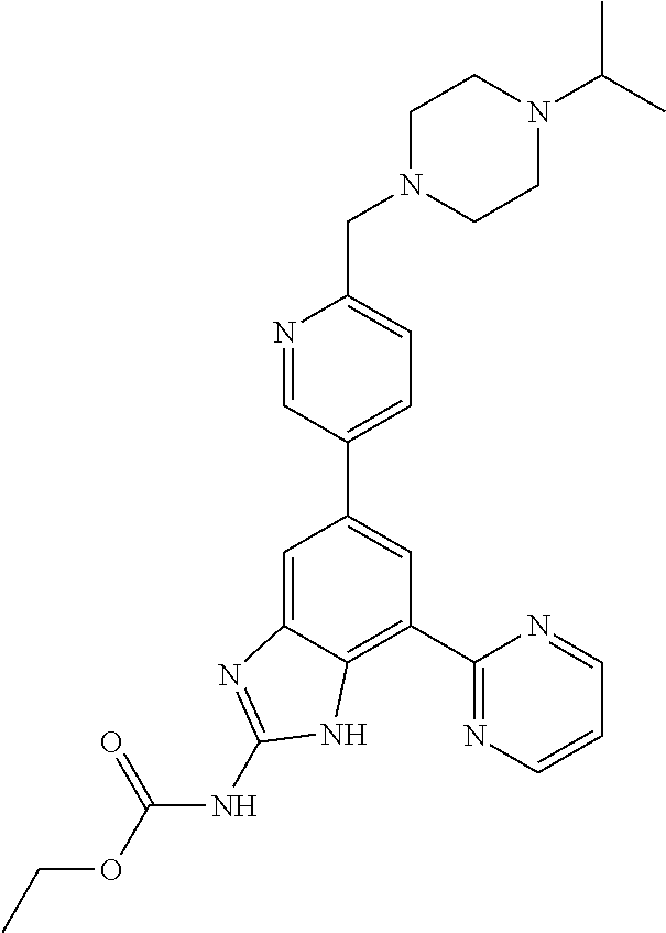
C1(C2=NC=CC=N2)=C2C(=CC(C3=CC=C(CN4CCN(C(C)C)CC4)N=C3)=C1)N=C(NC(OCC)=O)N2
